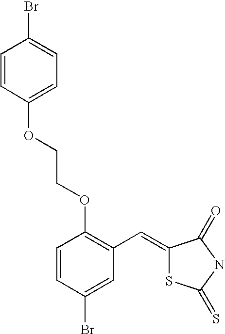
C1=CC(OCCOC2=C(C=C3SC(=S)NC3=O)C=C(Br)C=C2)=CC=C1Br
